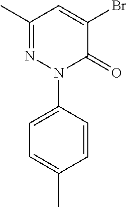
C1(C)=NN(C2=CC=C(C)C=C2)C(=O)C(Br)=C1
